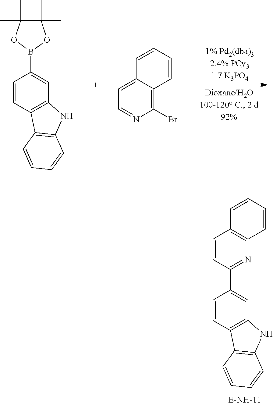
C1=CC2=C(C=C1B1OC(C)(C)C(C)(C)O1)NC1=C2C=CC=C1.C1=C2C(=C(Br)N=C1)C=CC=C2.C1=CC2=C(C=C1C1=NC3=C(C=C1)C=CC=C3)NC1=C2C=CC=C1
